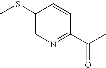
C1(SC)=CN=C(C(C)=O)C=C1
